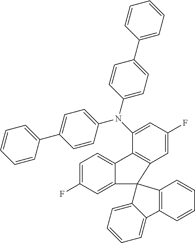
C1=CC=C(C2=CC=C(N(C3=CC(F)=CC4=C3C3=CC=C(F)C=C3C43C4=CC=CC=C4C4=C3C=CC=C4)C3=CC=C(C4=CC=CC=C4)C=C3)C=C2)C=C1
